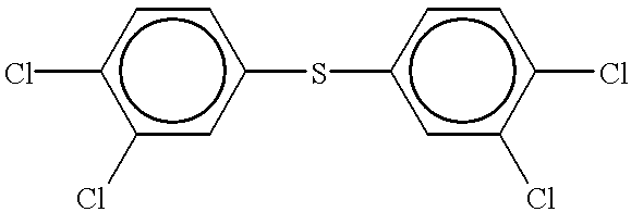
c1(Cl)c(Cl)cc(Sc2cc(Cl)c(Cl)cc2)cc1
